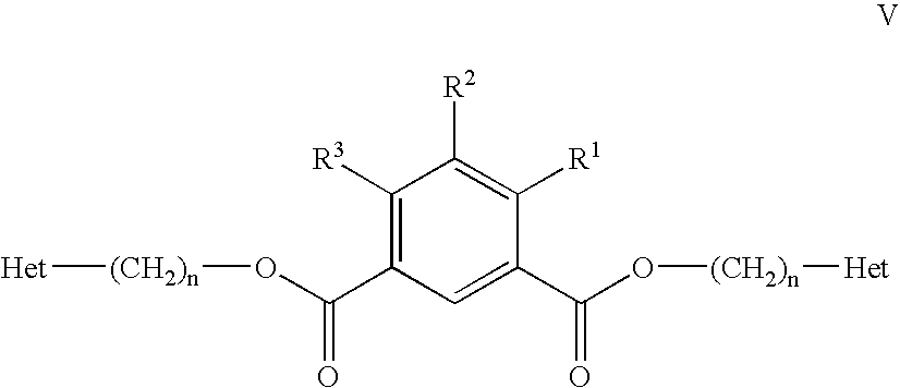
C1([R3])=C(C(O[(CH2)n][Het])=O)C=C(C(O[(CH2)n][Het])=O)C([R1])=C1[R2]
